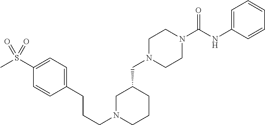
C1N(CC2CCCN(CCCC3=CC=C(S(C)(=O)=O)C=C3)C2)CCN(C(NC2=CC=CC=C2)=O)C1
